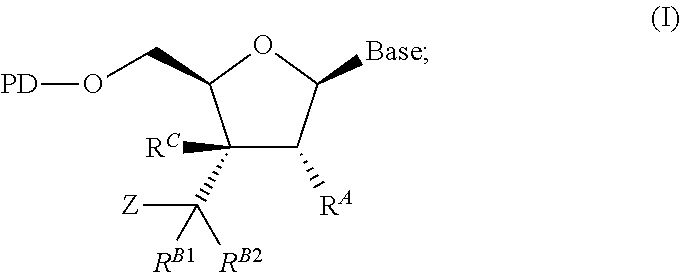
C1([RC])(C([RB2])([Z])[RB1])C([RA])C([Base])OC1CO[PD]
